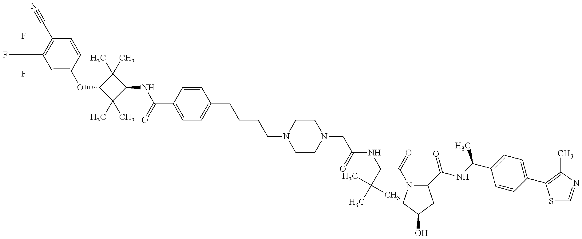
C1=C(OC2C(C)(C)C(NC(=O)C3=CC=C(CCCCN4CCN(CC(NC(C(=O)N5C(C(=O)NC(C6=CC=C(C7=C(C)N=CS7)C=C6)C)CC(O)C5)C(C)(C)C)=O)CC4)C=C3)C2(C)C)C=CC(C#N)=C1C(F)(F)F
